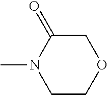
C1C(=O)N(C)CCO1
